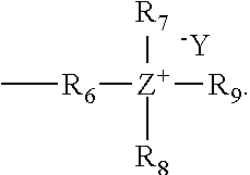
C[R6][Z+]([R7])([R8])[R9].[-Y]
